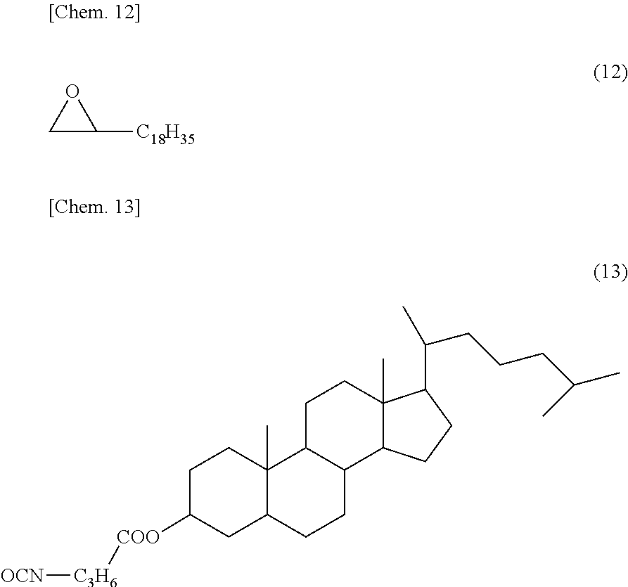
C1C([C18H35])O1.[OCN][C3H6][COO]C1CC2C(C)(CC1)C1C(CC2)C2C(C)(CC1)C(C(C)CCCC(C)C)CC2
